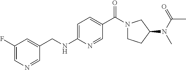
C1(F)=CN=CC(CNC2=CC=C(C(N3CCC(N(C(=O)C)C)C3)=O)C=N2)=C1
